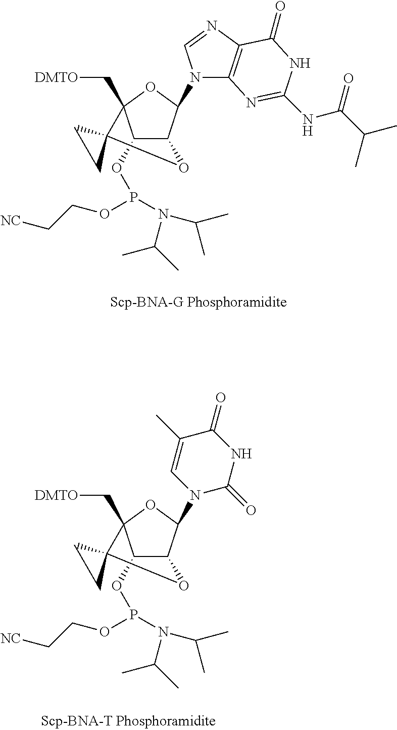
C1(N2C3=C(N=C2)C(=O)NC(NC(C(C)C)=O)=N3)OC2(C[DMTO])C(OP(N(C(C)C)C(C)C)OCC[NC])C1OC21CC1.C1(N2C=C(C)C(=O)NC2=O)OC2(C[DMTO])C(OP(N(C(C)C)C(C)C)OCC[NC])C1OC21CC1
